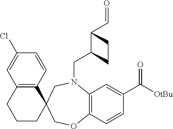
C12=C(C=CC(C([OtBu])=O)=C1)OCC1(CN2CC2C(C=O)CC2)C2=C(CCC1)C=C(Cl)C=C2
